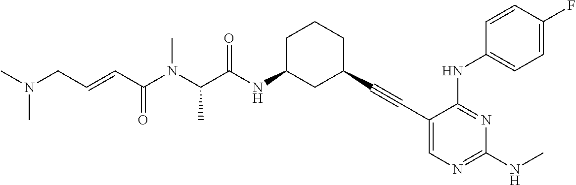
CN(CC=CC(N(C(C(NC1CC(C#CC2=CN=C(NC)N=C2NC2=CC=C(F)C=C2)CCC1)=O)C)C)=O)C
